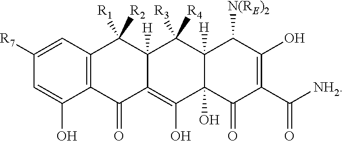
C1([R7])=CC2=C(C(O)=C1)C(=O)C1=C(O)C3(O)C([H])(C([R3])([R4])C1([H])C2([R1])[R2])C([N(RE)2])C(O)=C(C([NH2])=O)C3=O
